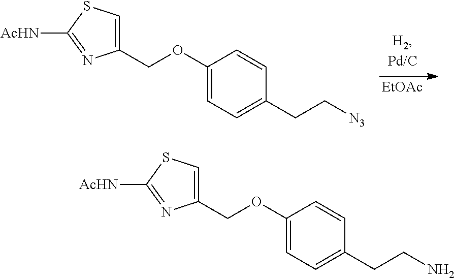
C1(COC2=CC=C(CCN)C=C2)=CSC([AcHN])=N1.C1(COC2=CC=C(CC[N3])C=C2)=CSC([AcHN])=N1.[EtOAc]
